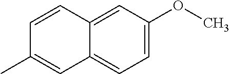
C1=C(OC)C=C2C(=C1)C=C(C)C=C2
